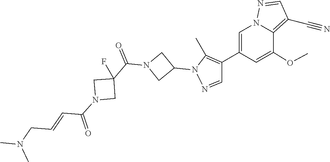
C1(C2=C(C)N(C3CN(C(C4(F)CN(C(C=CCN(C)C)=O)C4)=O)C3)N=C2)=CN2C(=C(C#N)C=N2)C(OC)=C1
